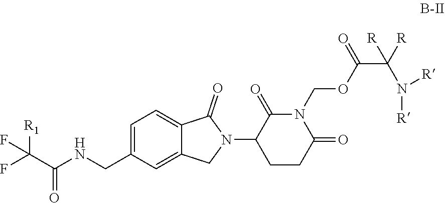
C1=C(CNC(C([R1])(F)F)=O)C=C2C(=C1)C(=O)N(C1C(=O)N(COC(C(N([R])[R])([R])[R])=O)C(=O)CC1)C2
